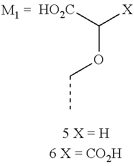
C(C)OC([X])[HO2C]
